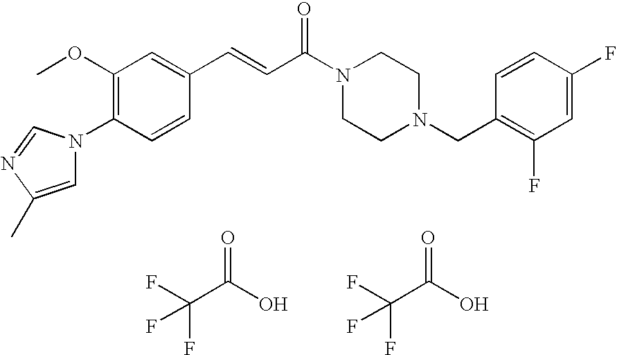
C1(OC)=C(N2C=C(C)N=C2)C=CC(C=CC(N2CCN(CC3=C(F)C=C(F)C=C3)CC2)=O)=C1.C(C(O)=O)(F)(F)F.C(C(O)=O)(F)(F)F
